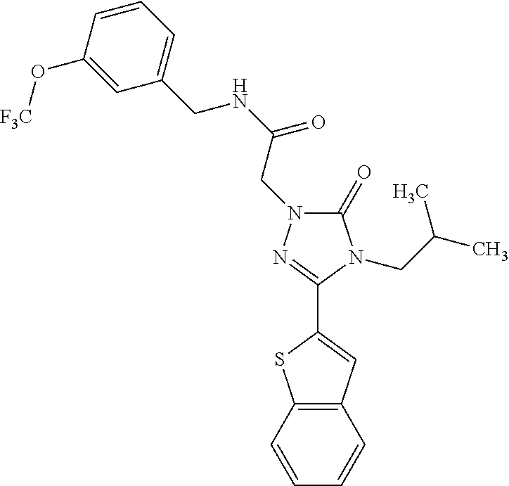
C1(=O)N(CC(NCC2=CC=CC(O[F3C])=C2)=O)N=C(C2=CC3=C(S2)C=CC=C3)N1CC(C)C
